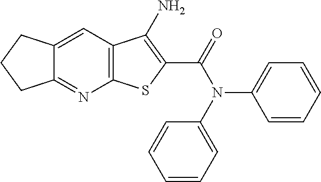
C12=C(C=C3C(=N1)CCC3)C(N)=C(C(N(C1=CC=CC=C1)C1=CC=CC=C1)=O)S2
